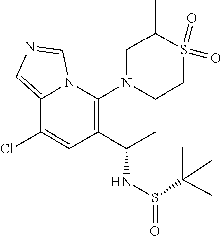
C1(C(C)NS(=O)C(C)(C)C)=C(N2CCS(=O)(=O)C(C)C2)N2C(=CN=C2)C(Cl)=C1
